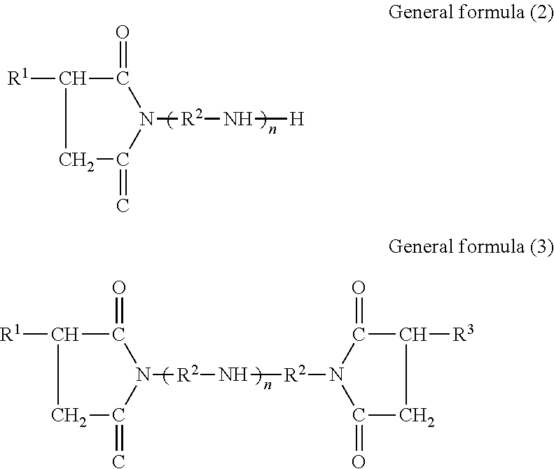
C1(=O)C([R1])CC(=C)N1[R2]N[H].C1(=O)C([R1])CC(=C)N1[R2]N[R2]N1C(=O)CC([R3])C1=O
